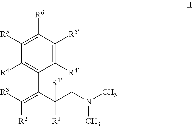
C1([R6])=C([R5])C([R4])=C(C(C(CN(C)C)([R1])[R1])=C([R3])[R2])C([R4])=C1[R5]
